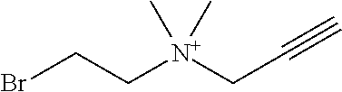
[N+](CC#C)(C)(CCBr)C
